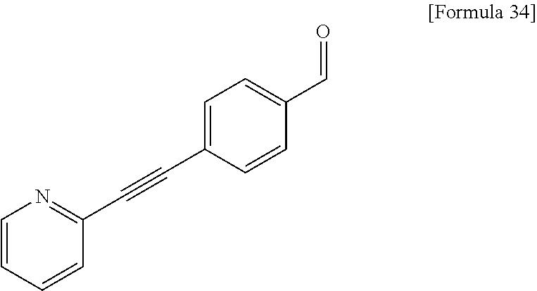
C1=C(C#CC2=NC=CC=C2)C=CC(C=O)=C1
